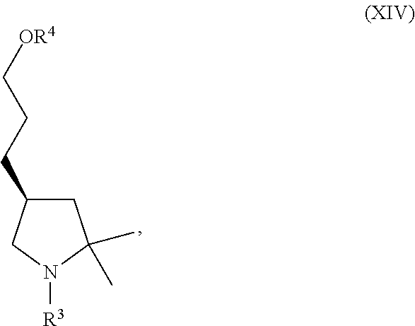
C1(CCC[OR4])CC(C)(C)N([R3])C1
